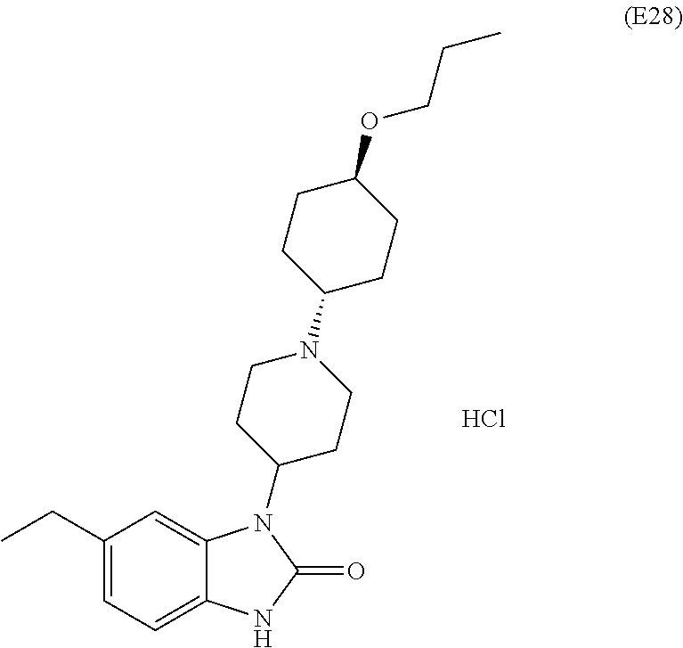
C1(CC)=CC=C2C(=C1)N(C1CCN(C3CCC(OCCC)CC3)CC1)C(=O)N2.Cl
